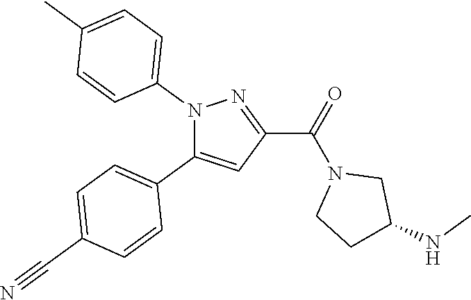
C1=C(C#N)C=CC(C2=CC(C(=O)N3CCC(NC)C3)=NN2C2=CC=C(C)C=C2)=C1
